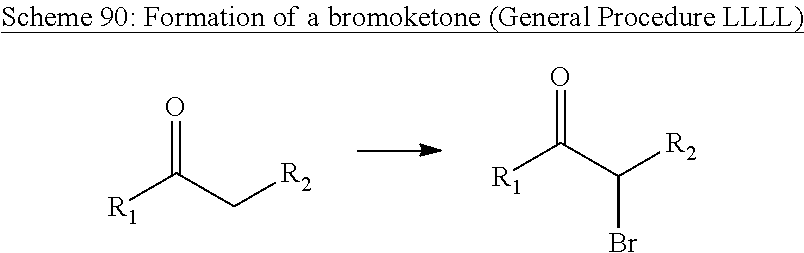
[R1]C(C[R2])=O.[R1]C(C([R2])Br)=O
